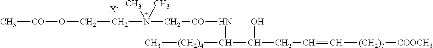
C(N(C[CO]NC(C(O)CC=C[(CH2)7][COOCH3])[(CH2)4]C)(C)C)CO[CO]C.[X-]
